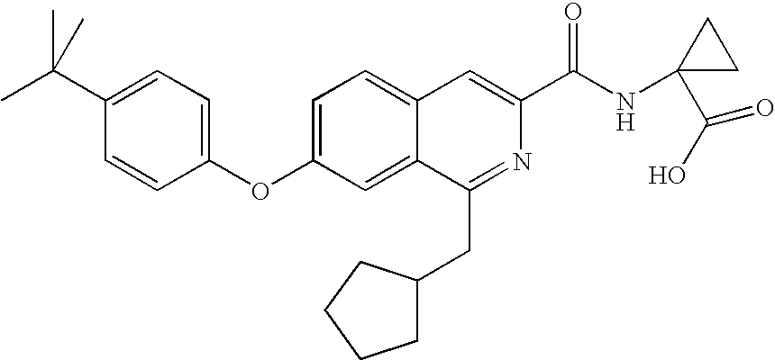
C1=C2C(=CC(OC3=CC=C(C(C)(C)C)C=C3)=C1)C(CC1CCCC1)=NC(C(NC1(C(O)=O)CC1)=O)=C2
